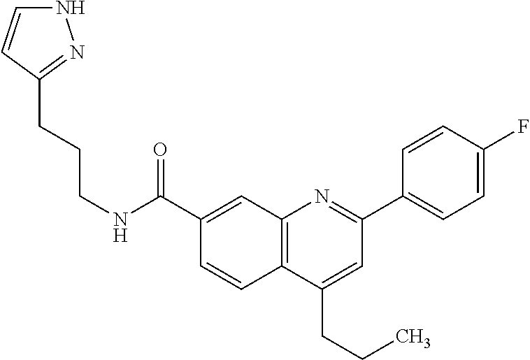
C1(C(NCCCC2=NNC=C2)=O)=CC2=C(C=C1)C(CCC)=CC(C1=CC=C(F)C=C1)=N2
